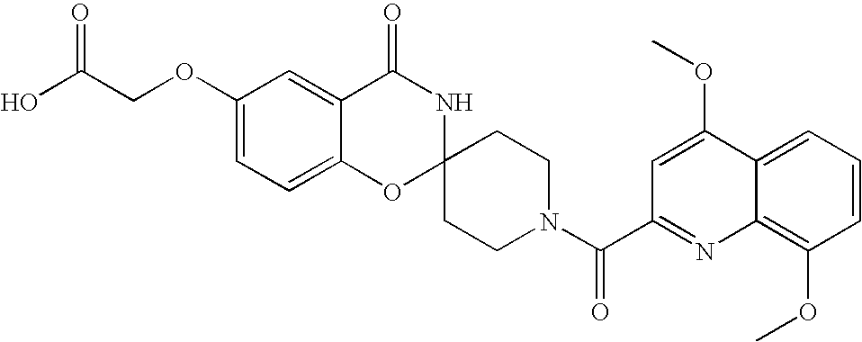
C1(OCC(O)=O)=CC=C2C(=C1)C(=O)NC1(O2)CCN(C(=O)C2=NC3=C(OC)C=CC=C3C(OC)=C2)CC1
